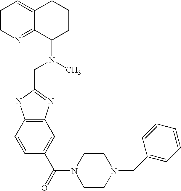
C1=CN=C2C(=C1)CCCC2N(C)CC1=NC2=C(N1)C=CC(C(=O)N1CCN(CC3=CC=CC=C3)CC1)=C2
